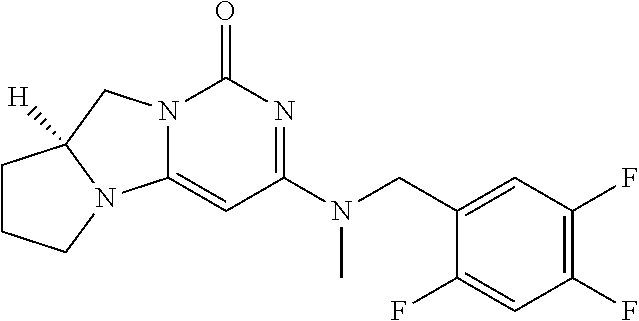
C1(CN(C2=NC(=O)N3C(=C2)N2C([H])(C3)CCC2)C)=CC(F)=C(F)C=C1F
